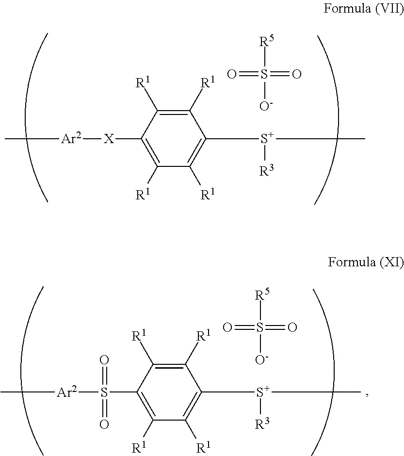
C1([R1])=C([R1])C([X][Ar2]C)=C([R1])C([R1])=C1[S+]([R3])C.[O-]S(=O)([R5])=O.C1([R1])=C([R1])C(S([Ar2]C)(=O)=O)=C([R1])C([R1])=C1[S+]([R3])C.[O-]S(=O)([R5])=O
